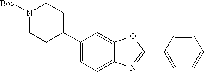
C1=C(C2CCN([Boc])CC2)C=C2C(=C1)N=C(C1=CC=C(C)C=C1)O2
